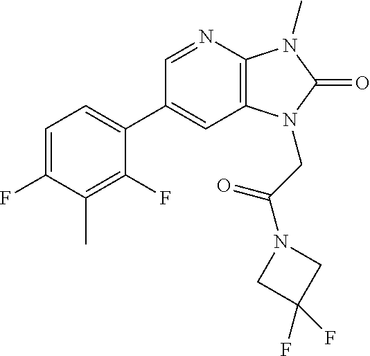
C1(C2=CC=C(F)C(C)=C2F)=CC2=C(N=C1)N(C)C(=O)N2CC(N1CC(F)(F)C1)=O
